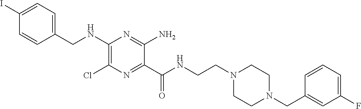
C1=C(I)C=CC(CNC2=C(Cl)N=C(C(NCCN3CCN(CC4=CC(F)=CC=C4)CC3)=O)C(N)=N2)=C1
